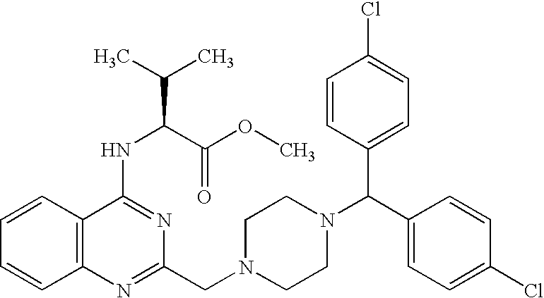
C1=CC2=C(C=C1)C(NC(C(C)C)C(OC)=O)=NC(CN1CCN(C(C3=CC=C(Cl)C=C3)C3=CC=C(Cl)C=C3)CC1)=N2
